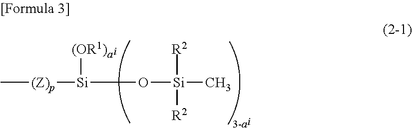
C[(Z)p][Si]([(OR1)])O[Si]([R2])([R2])C
